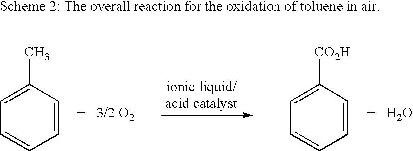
C1=CC(C)=CC=C1.C1=CC([CO2H])=CC=C1
